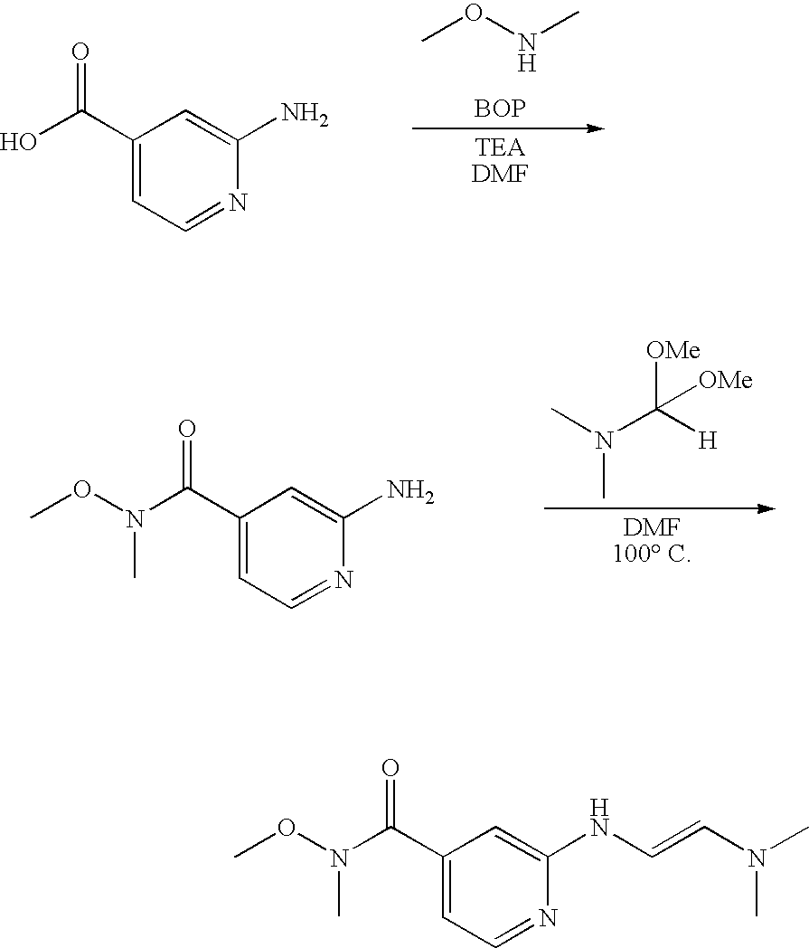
CONC.[BOP].C1(C(O)=O)=CC=NC(N)=C1.CN(C([H])([OMe])[OMe])C.C1(C(N(OC)C)=O)=CC=NC(N)=C1.CON(C(C1=CC=NC(NC=CN(C)C)=C1)=O)C
